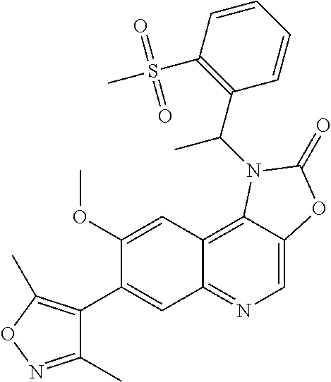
C1(C2=CC3=NC=C4C(=C3C=C2OC)N(C(C2=C(S(C)(=O)=O)C=CC=C2)C)C(=O)O4)=C(C)ON=C1C
